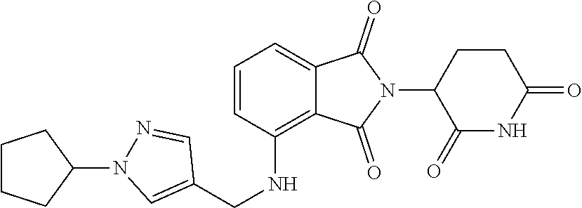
C1(=O)NC(=O)CCC1N1C(=O)C2=CC=CC(NCC3=CN(C4CCCC4)N=C3)=C2C1=O
